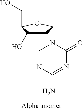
C1C(O)C(CO)OC1N1C=NC(N)=NC1=O
